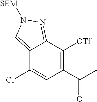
C1(Cl)=CC(C(C)=O)=C([OTf])C2=NN([SEM])C=C12
